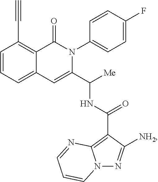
C1=CC=C2C(=C1C#C)C(=O)N(C1=CC=C(F)C=C1)C(C([Me])NC(=O)C1=C3N(N=C1[NH2])C=CC=N3)=C2
